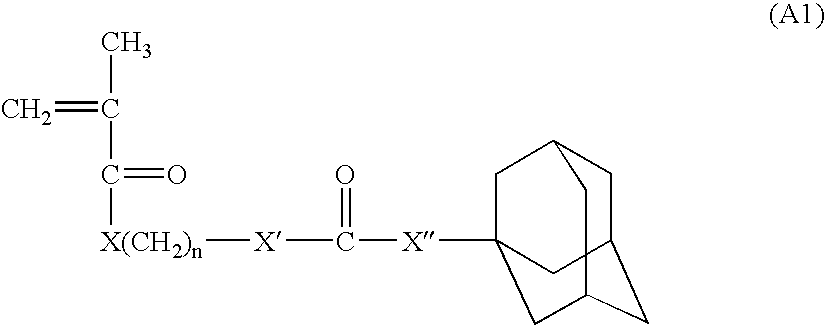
C1C2CC3CC([X]C([X][X(CH2)n]C(C(C)=C)=O)=O)(CC1C3)C2
